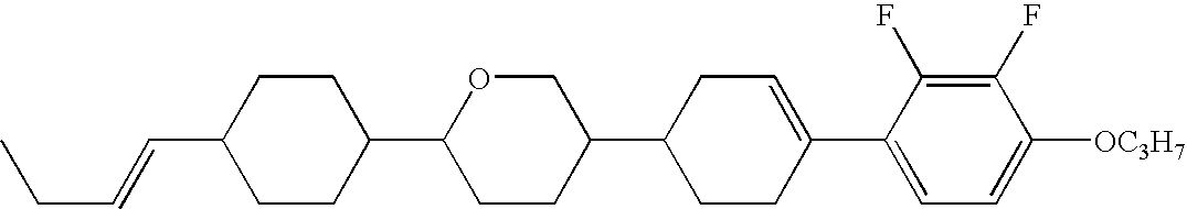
C1(F)=C(F)C(C2=CCC(C3COC(C4CCC(C=CCC)CC4)CC3)CC2)=CC=C1[OC3H7]
